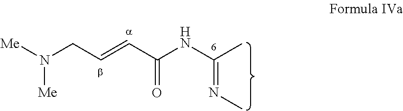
[Me]N(CC=CC(NC(C)=NC)=O)[Me]
